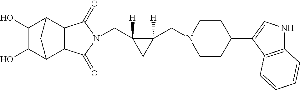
C(C1([H])C(CN2CCC(C3=CNC4=C3C=CC=C4)CC2)([H])C1)N1C(=O)C2C3C(O)C(O)C(C2C1=O)C3
